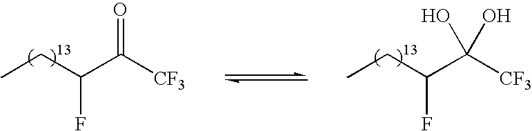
CCC(C([CF3])=O)F.CCC(C([CF3])(O)O)F
